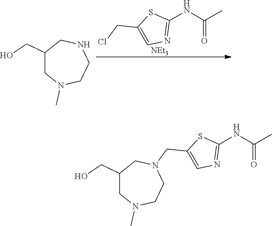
C1(CO)CN(C)CCN(CC2=CN=C(NC(C)=O)S2)C1.C1(NC(C)=O)=NC=C(CCl)S1.[NEt3].C1(CO)CN(C)CCNC1
